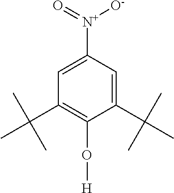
C1(C(C)(C)C)=CC([N+](=O)[O-])=CC(C(C)(C)C)=C1O[H]
